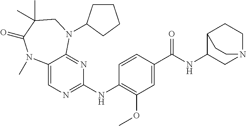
C1(NC2=NC=C3C(=N2)N(C2CCCC2)CC(C)(C)C(=O)N3C)=C(OC)C=C(C(NC2CN3CCC2CC3)=O)C=C1
